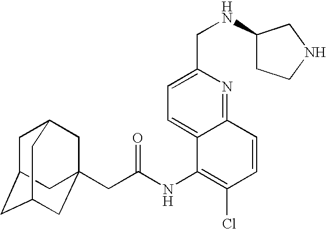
C1C2CC3CC(CC(NC4=C(Cl)C=CC5=NC(CNC6CCNC6)=CC=C45)=O)(CC1C3)C2
